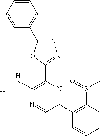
[H].NC1=C(C2=NN=C(C3=CC=CC=C3)O2)N=C(C2=C(S(C)=O)C=CC=C2)C=N1
